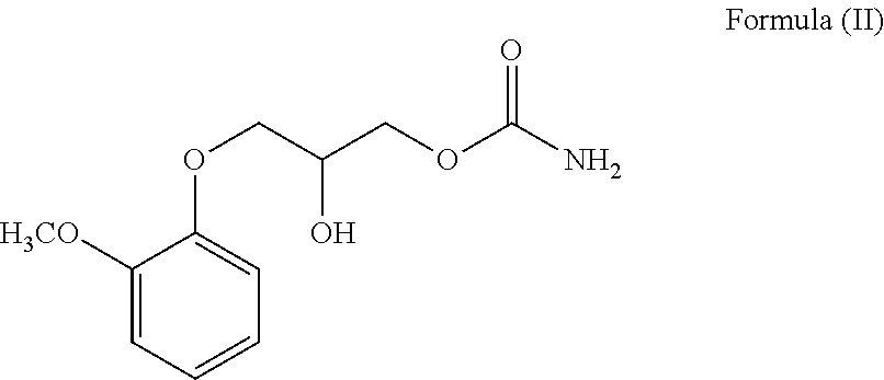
C1([H3CO])=CC=CC=C1OCC(O)COC(N)=O
